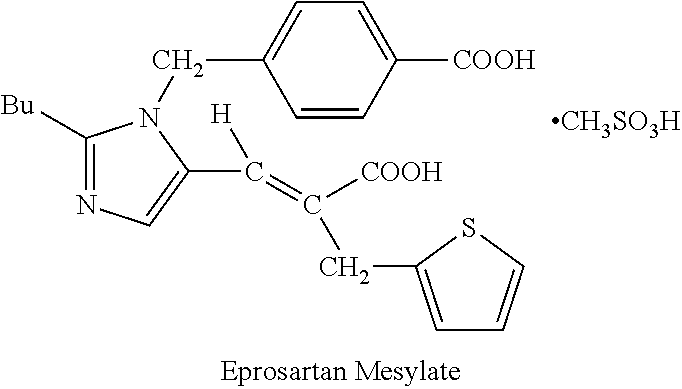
C1=CC([COOH])=CC=C1CN1C([Bu])=NC=C1C([H])=C([COOH])CC1=CC=CS1.[CH3SO3H]
